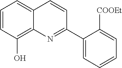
C1=CC(O)=C2C(=C1)C=CC(C1=CC=CC=C1[COOEt])=N2
